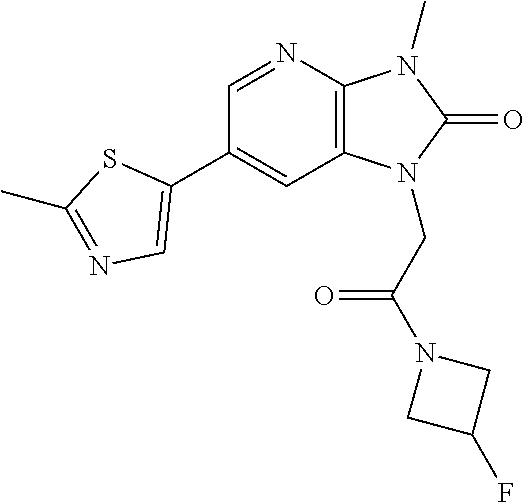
C1(C2=CN=C(C)S2)=CC2=C(N=C1)N(C)C(=O)N2CC(N1CC(F)C1)=O
